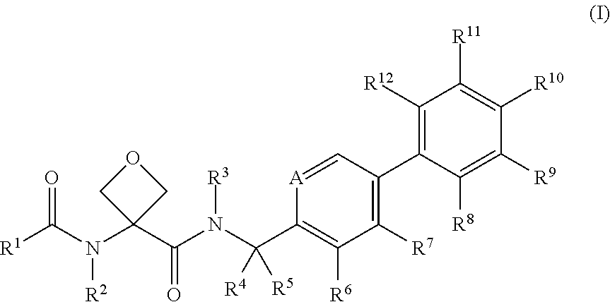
[A]1=CC(C2=C([R12])C([R11])=C([R10])C([R9])=C2[R8])=C([R7])C([R6])=C1C(N(C(C1(N(C([R1])=O)[R2])COC1)=O)[R3])([R4])[R5]
